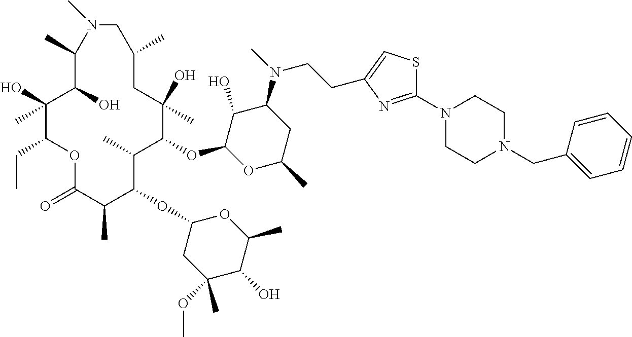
C1(O)C(OC2C(C)C(OC3CC(OC)(C)C(O)C(C)O3)C(C)C(=O)OC(CC)C(O)(C)C(O)C(C)N(C)CC(C)CC2(O)C)OC(C)CC1N(C)CCC1=CSC(N2CCN(CC3=CC=CC=C3)CC2)=N1
